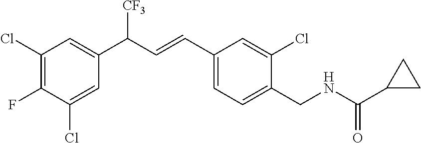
C1(Cl)=C(F)C(Cl)=CC(C(C=CC2=CC=C(CNC(=O)C3CC3)C(Cl)=C2)[CF3])=C1
